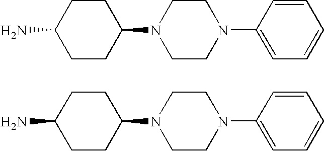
C1CN(C2CCC(N)CC2)CCN1C1=CC=CC=C1.C1CN(C2CCC(N)CC2)CCN1C1=CC=CC=C1
